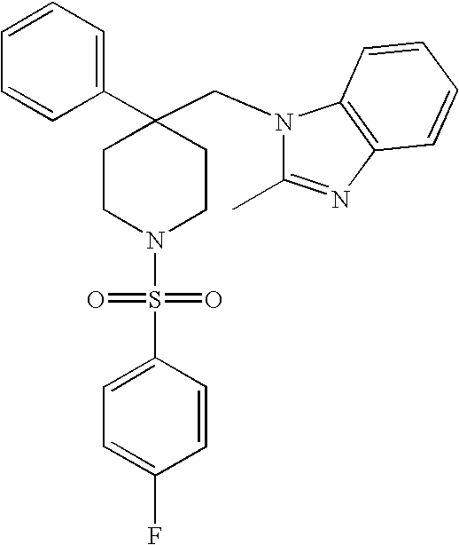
C1(CN2C(C)=NC3=C2C=CC=C3)(C2=CC=CC=C2)CCN(S(=O)(=O)C2=CC=C(F)C=C2)CC1
